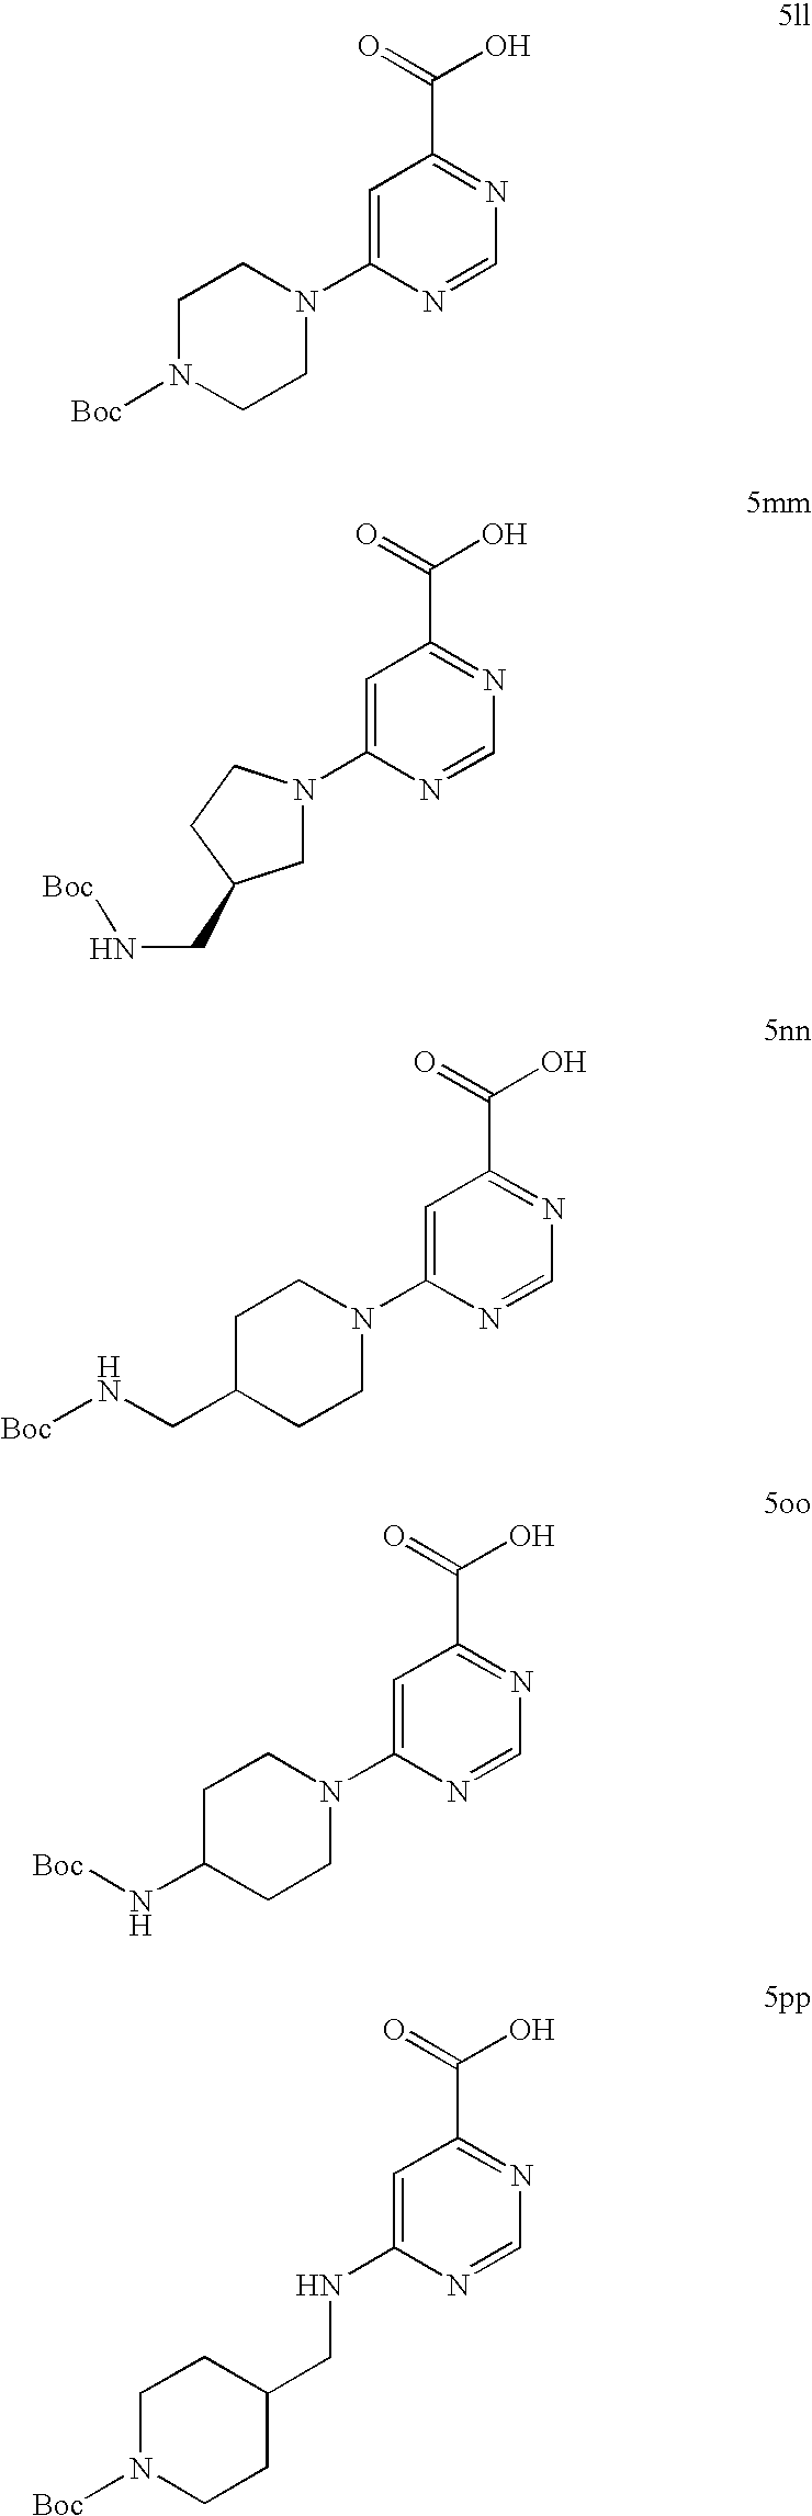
N1(C2=CC(C(=O)O)=NC=N2)CCN([Boc])CC1.N1(C2=CC(C(=O)O)=NC=N2)CC(CN[Boc])CC1.N1(C2=CC(C(=O)O)=NC=N2)CCC(CN[Boc])CC1.N1(C2=CC(C(=O)O)=NC=N2)CCC(N[Boc])CC1.N(C1=CC(C(=O)O)=NC=N1)CC1CCN([Boc])CC1
